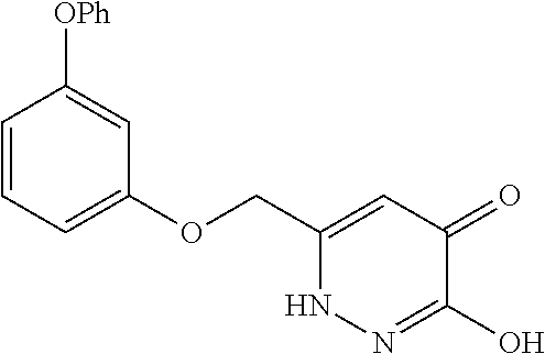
C1(OCC2=CC(=O)C(O)=NN2)=CC=CC([OPh])=C1
